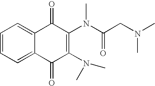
C1=CC=C2C(=C1)C(=O)C(N(C(CN(C)C)=O)C)=C(N(C)C)C2=O
